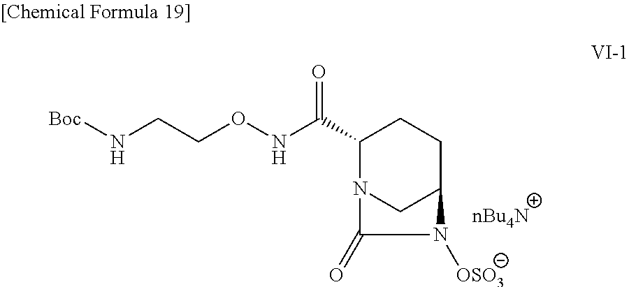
C1(C(NOCCN[Boc])=O)N2CC(CC1)N([OSO3])C2=O
